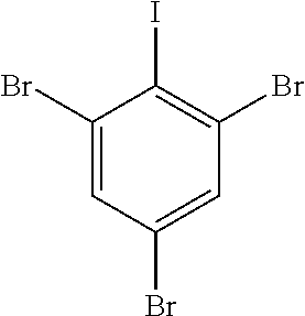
C1(Br)=CC(Br)=CC(Br)=C1I
